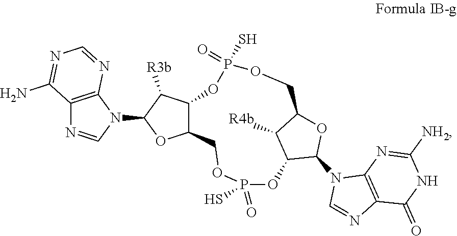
C1OP(=O)(S)OC2C(N3C=NC4=C3N=C([NH2])NC4=O)OC(C2[R4b])COP(S)(=O)OC2C1OC(N1C=NC3=C1N=CN=C3N)C2[R3b]
